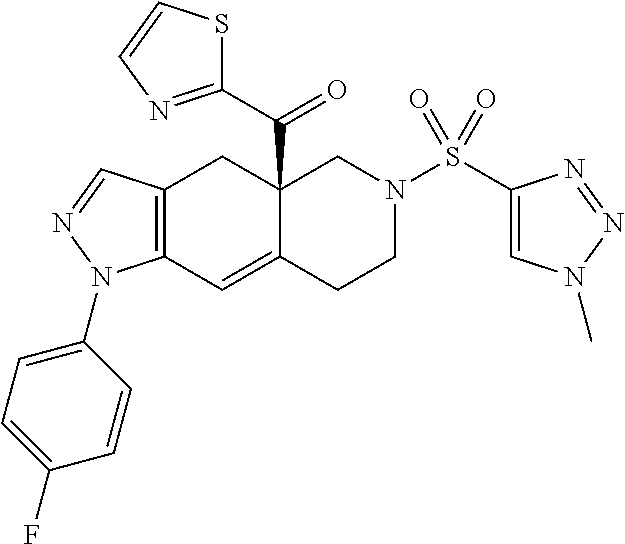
C12=C(C=NN1C1=CC=C(F)C=C1)CC1(C(C3=NC=CS3)=O)C(=C2)CCN(S(C2=CN(C)N=N2)(=O)=O)C1
